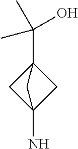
C1C2(N)CC1(C(O)(C)C)C2
